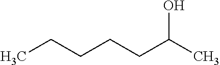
CCCCCC(C)O
